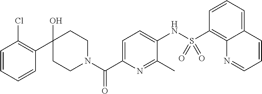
C1=CC=CC(C2(O)CCN(C(C3=CC=C(NS(C4=C5C(=CC=C4)C=CC=N5)(=O)=O)C(C)=N3)=O)CC2)=C1Cl
